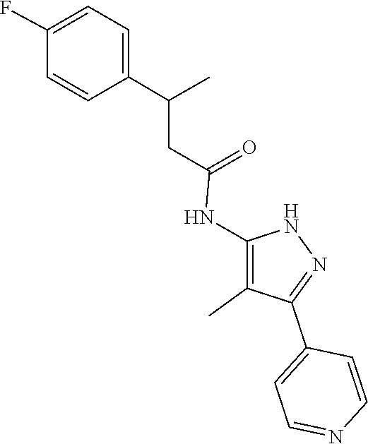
N1C(NC(CC(C2=CC=C(F)C=C2)C)=O)=C(C)C(C2=CC=NC=C2)=N1
